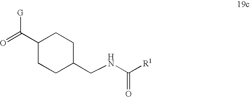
C1(C(=O)[G])CCC(CNC([R1])=O)CC1
